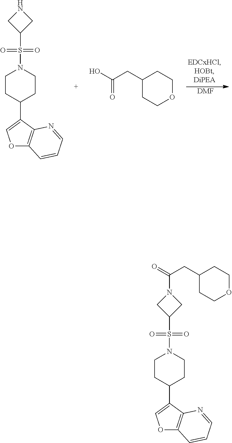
C1CC(C2=COC3=C2N=CC=C3)CCN1S(C1CNC1)(=O)=O.[DMF].OC(CC1CCOCC1)=O.C1CC(C2=COC3=C2N=CC=C3)CCN1S(C1CN(C(CC2CCOCC2)=O)C1)(=O)=O
